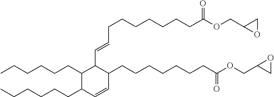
C(C=CC1C(CCCCCCCC(OCC2CO2)=O)C=CC(CCCCCC)C1CCCCCC)CCCCCCC(OCC1OC1)=O
